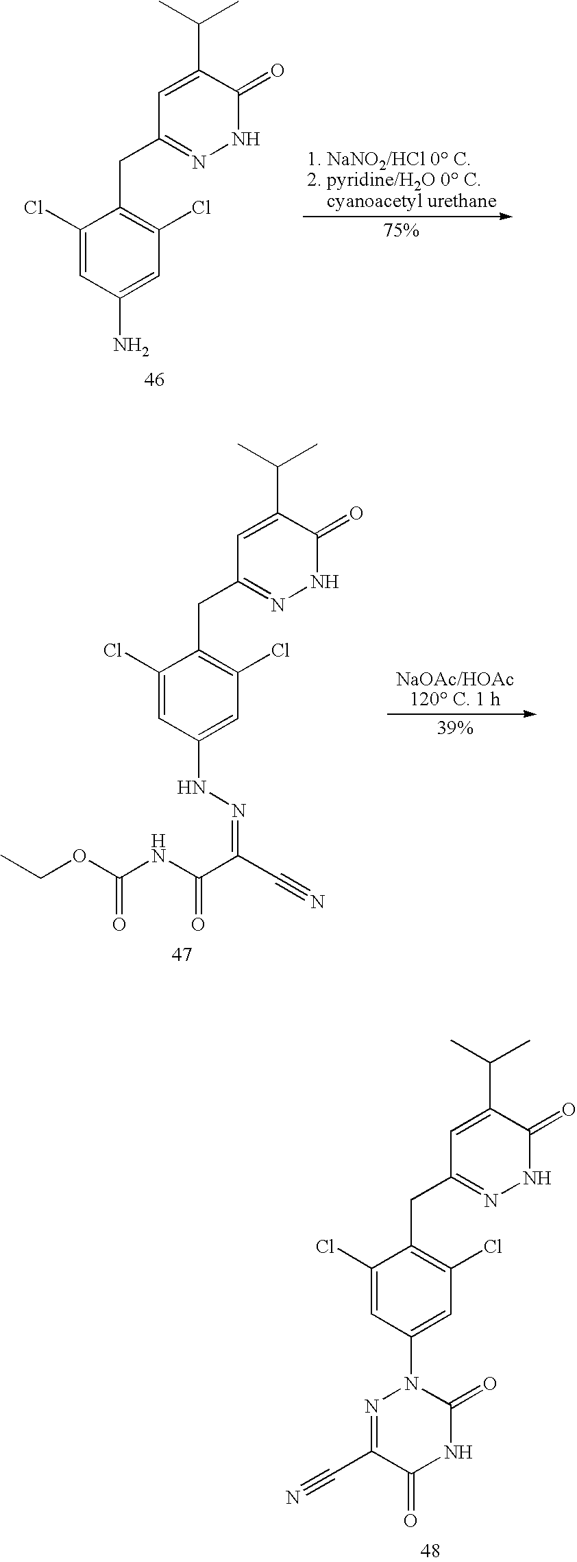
C1(Cl)=CC(N)=CC(Cl)=C1CC1=NNC(=O)C(C(C)C)=C1.C1(Cl)=CC(NN=C(C(NC(OCC)=O)=O)C#N)=CC(Cl)=C1CC1=NNC(=O)C(C(C)C)=C1.C1(Cl)=CC(N2N=C(C#N)C(=O)NC2=O)=CC(Cl)=C1CC1=NNC(=O)C(C(C)C)=C1
